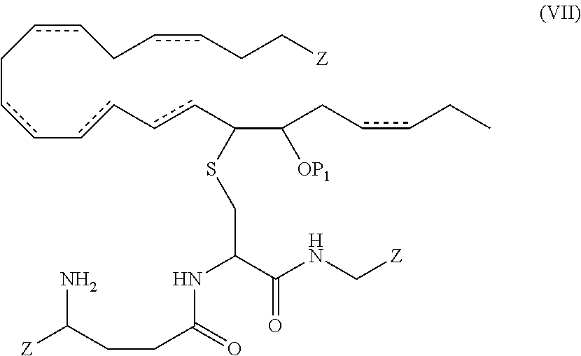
c(cCC[Z])CccCcc-cc-ccC(C(CccCC)[OP1])SCC(C(NC[Z])=O)NC(CCC([Z])N)=O
